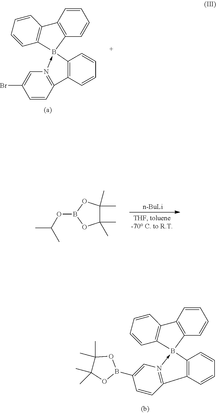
C1=CC2=N(->B3(C4=C2C=CC=C4)C2=C(C=CC=C2)C2=C3C=CC=C2)C=C1Br.[n-BuLi].C1(C)(C)C(C)(C)OB(OC(C)C)O1.C12=N(->B3(C4=C1C=CC=C4)C1=C(C=CC=C1)C1=C3C=CC=C1)C=C(B1OC(C)(C)C(C)(C)O1)C=C2
